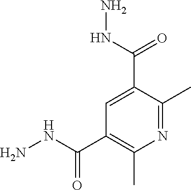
N1=C(C)C(C(NN)=O)=CC(C(NN)=O)=C1C
